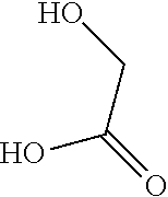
OC(=O)CO
